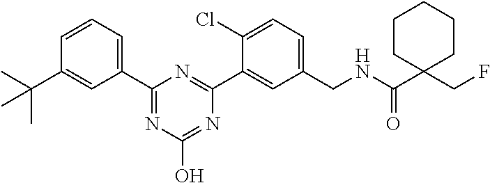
C1(CNC(C2(CF)CCCCC2)=O)=CC=C(Cl)C(C2=NC(C3=CC=CC(C(C)(C)C)=C3)=NC(O)=N2)=C1
